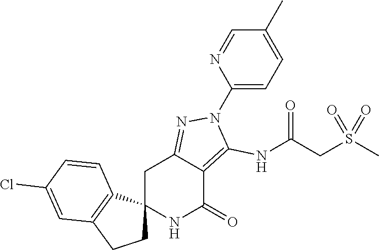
C12(NC(=O)C3=C(NC(CS(C)(=O)=O)=O)N(C4=CC=C(C)C=N4)N=C3C1)CCC1=C2C=CC(Cl)=C1
